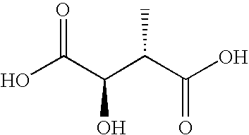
OC(C(C(C(O)=O)C)O)=O
